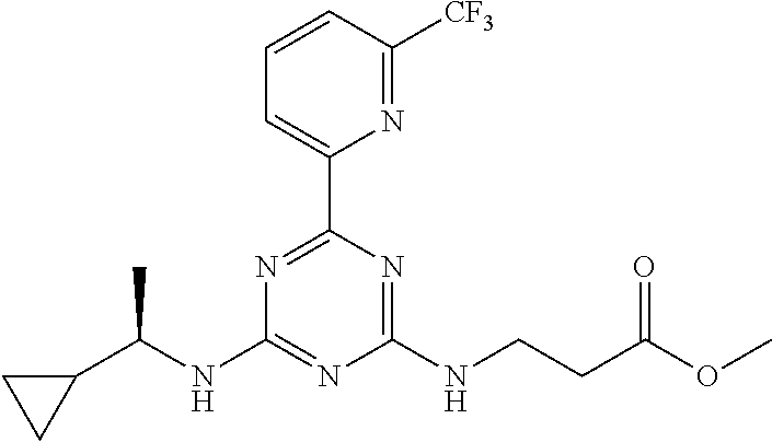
N1=C(C2=CC=CC([CF3])=N2)N=C(NCCC(OC)=O)N=C1NC(C1CC1)C
